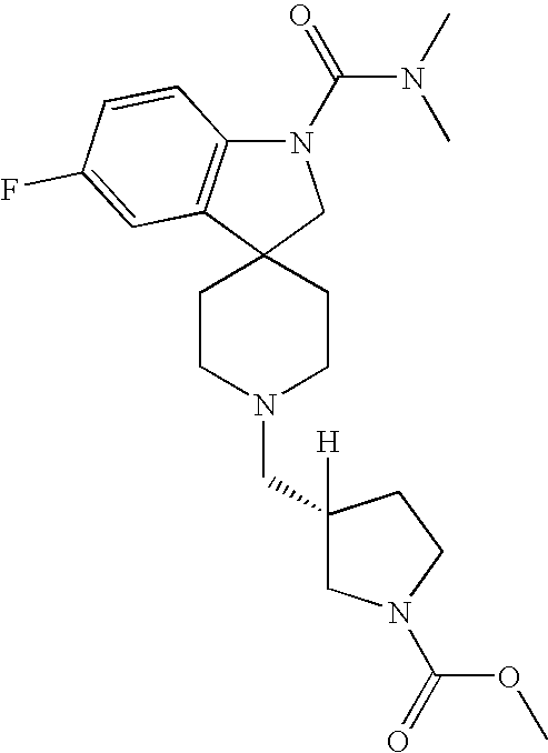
C1CN(CC2([H])CN(C(=O)OC)CC2)CCC12CN(C(N(C)C)=O)C1=C2C=C(F)C=C1
